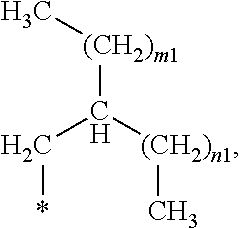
C(C([(CH2)n1]C)[(CH2)m1]C)*
